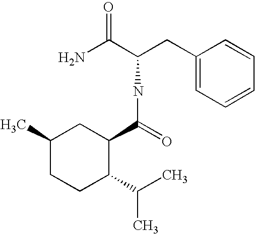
CC1CCC(C(C)C)C(C(=O)NC(CC2=CC=CC=C2)C(N)=O)C1
